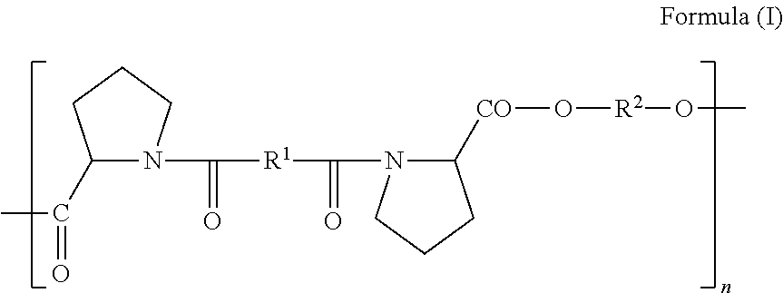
C1(C(C)=O)N(C(=O)[R1]C(=O)N2C([CO]O[R2]OC)CCC2)CCC1
